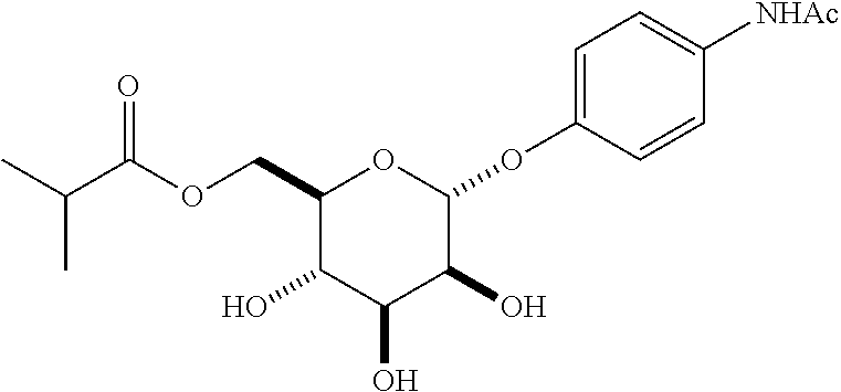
OC1C(O)C(O)C(OC2=CC=C([NHAc])C=C2)OC1COC(C(C)C)=O
